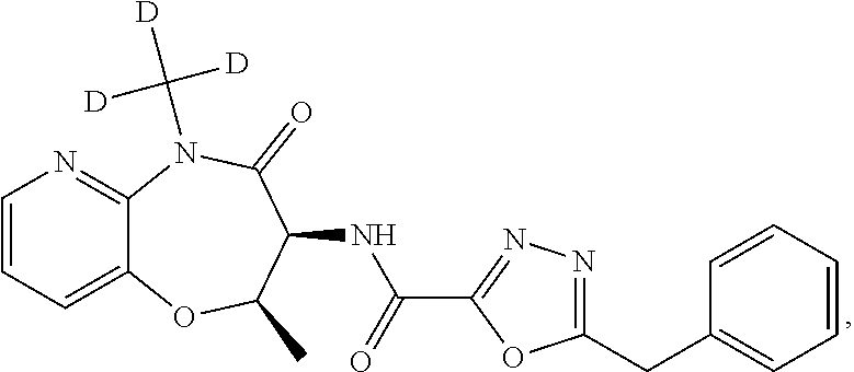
C1=CC=C2C(=N1)N(C([D])([D])[D])C(=O)C(NC(C1=NN=C(CC3=CC=CC=C3)O1)=O)C(C)O2
